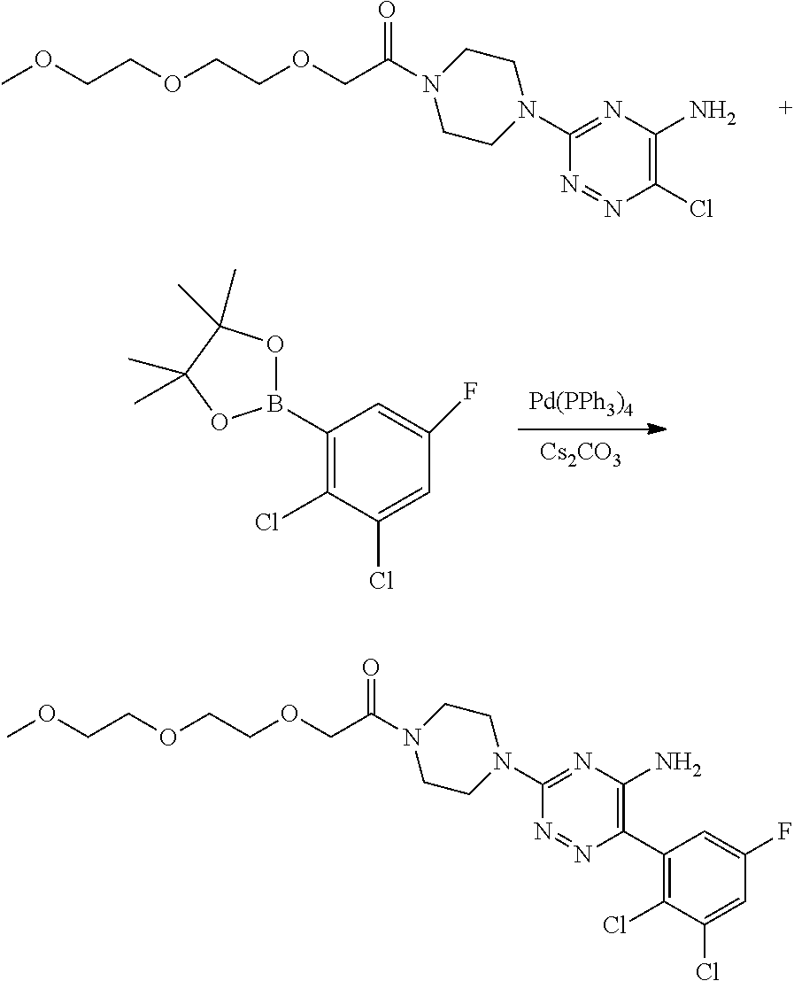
N1=NC(Cl)=C(N)N=C1N1CCN(C(COCCOCCOC)=O)CC1.[Pd(PPh3)4].[Cs2CO3].C1(B2OC(C)(C)C(C)(C)O2)=C(Cl)C(Cl)=CC(F)=C1.C1(C2=C(N)N=C(N3CCN(C(COCCOCCOC)=O)CC3)N=N2)=C(Cl)C(Cl)=CC(F)=C1
